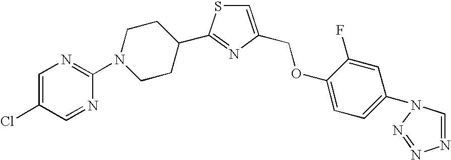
C1=C(Cl)C=NC(N2CCC(C3=NC(COC4=CC=C(N5C=NN=N5)C=C4F)=CS3)CC2)=N1
